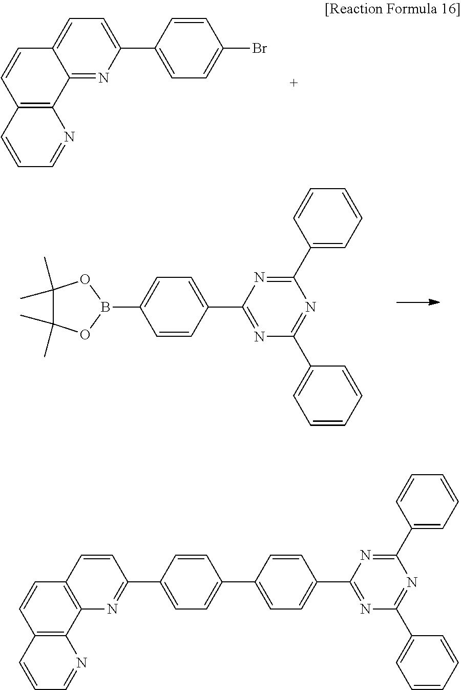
C12=NC(C3=CC=C(Br)C=C3)=CC=C1C=CC1=C2N=CC=C1.C1(C2=CC=C(B3OC(C)(C)C(C)(C)O3)C=C2)=NC(C2=CC=CC=C2)=NC(C2=CC=CC=C2)=N1.C1(C2=CC=C(C3=CC=C(C4=NC5=C(C=C4)C=CC4=C5N=CC=C4)C=C3)C=C2)=NC(C2=CC=CC=C2)=NC(C2=CC=CC=C2)=N1
